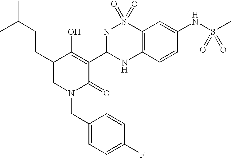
C1(CN2C(=O)C(C3=NS(=O)(=O)C4=C(N3)C=CC(NS(C)(=O)=O)=C4)=C(O)C(CCC(C)C)C2)=CC=C(F)C=C1
